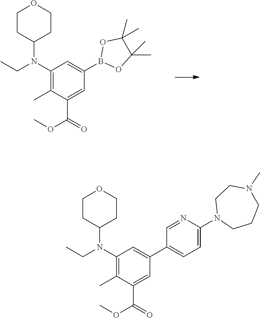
B1(C2=CC(N(C3CCOCC3)CC)=C(C)C(C(OC)=O)=C2)OC(C)(C)C(C)(C)O1.C1CC(N(CC)C2=C(C)C(C(OC)=O)=CC(C3=CC=C(N4CCCN(C)CC4)N=C3)=C2)CCO1
